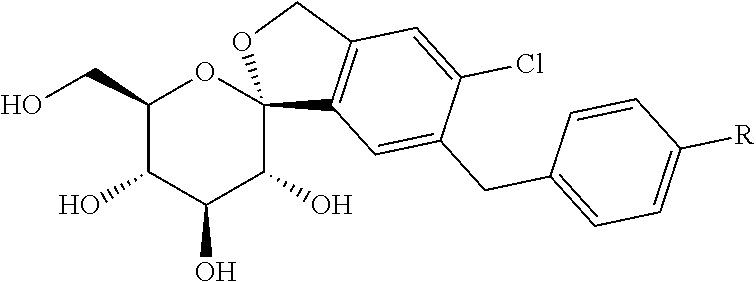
C1(CO)C(O)C(O)C(O)C2(O1)C1=C(CO2)C=C(Cl)C(CC2=CC=C([R])C=C2)=C1
